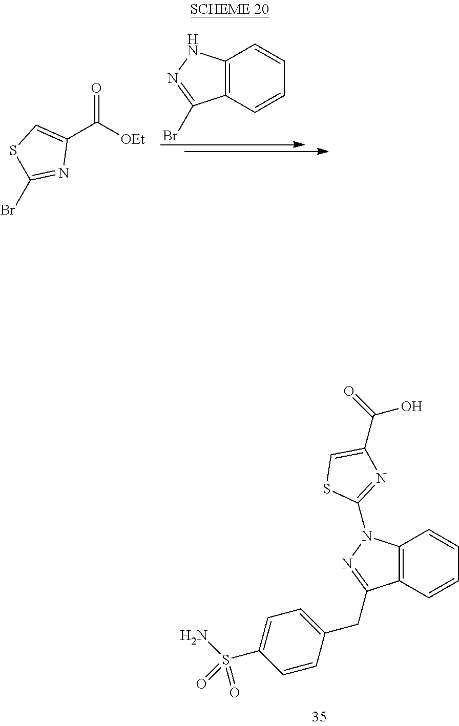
C12=C(C=CC=C1)C(Br)=NN2.C1(C([OEt])=O)=CSC(Br)=N1.C12=C(C=CC=C1)C(CC1=CC=C(S(N)(=O)=O)C=C1)=NN2C1=NC(C(=O)O)=CS1
